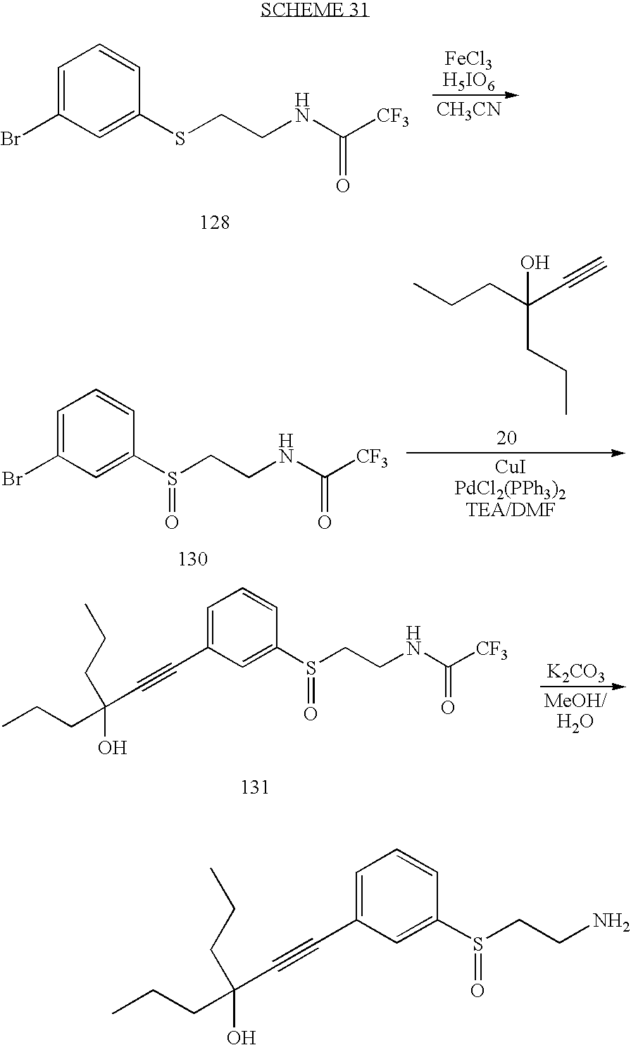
C1=C(Br)C=C(SCCNC(=O)[CF3])C=C1.[CH3CN].C1=C(Br)C=C(S(CCNC(=O)[CF3])=O)C=C1.CCCC(C#C)(O)CCC.[K2CO3].C1=C(C#CC(CCC)(O)CCC)C=C(S(CCNC(=O)[CF3])=O)C=C1.C1=C(C#CC(CCC)(O)CCC)C=C(S(CCN)=O)C=C1
